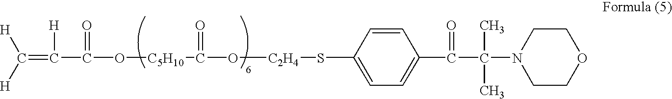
C(=C(C(O[C5H10]C(O[C2H4]SC1=CC=C(C(C(N2CCOCC2)(C)C)=O)C=C1)=O)=O)[H])([H])[H]
